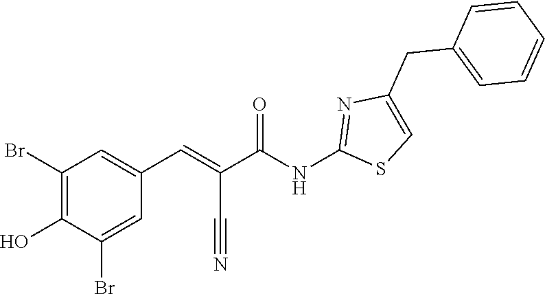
C1=C(CC2=CC=CC=C2)N=C(NC(C(=CC2=CC(Br)=C(O)C(Br)=C2)C#N)=O)S1
